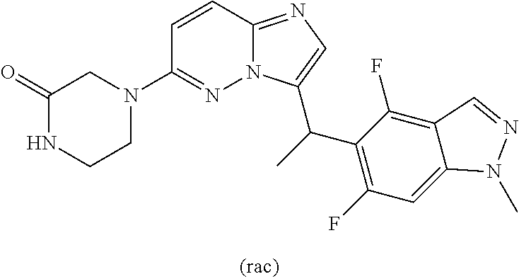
C1(=O)NCCN(C2=NN3C(=NC=C3C(C)C3=C(F)C=C4C(=C3F)C=NN4C)C=C2)C1
